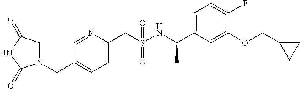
C1(CS(NC(C2=CC=C(F)C(OCC3CC3)=C2)C)(=O)=O)=CC=C(CN2CC(=O)NC2=O)C=N1
